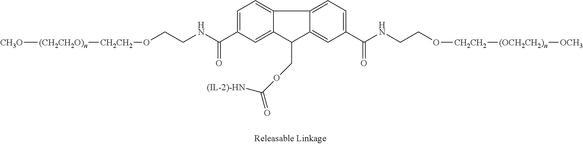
[CH3O][(CH2CH2O)n][CH2CH2]OCCNC(=O)C1=CC=C2C(=C1)C(COC([(IL-2)-HN])=O)C1=CC(C(=O)NCCO[CH2CH2][(OCH2CH2)n][OCH3])=CC=C21
